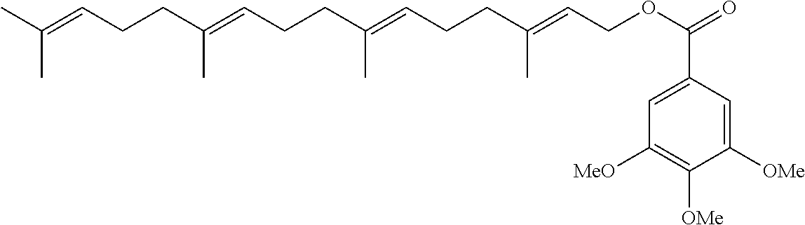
CC(=CCCC(=CCCC(=CCCC(=CCOC(=O)C1=CC([MeO])=C([OMe])C([OMe])=C1)C)C)C)C
